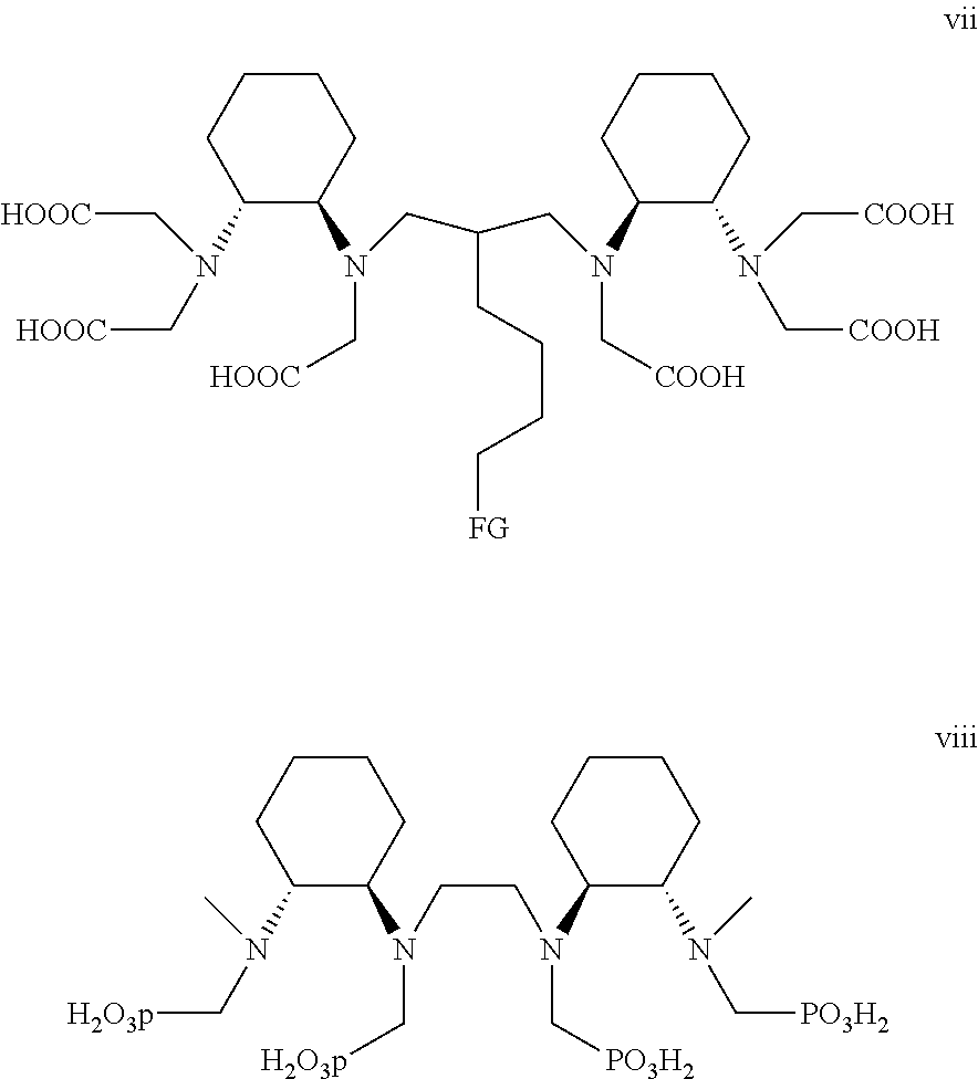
C1CCC(N(C[HOOC])C[HOOC])C(N(C[HOOC])CC(CN(C[COOH])C2C(N(C[COOH])C[COOH])CCCC2)CCCC[FG])C1.C1CCC(N(C[H2O3p])C)C(N(C[H2O3p])CCN(C[PO3H2])C2C(N(C[PO3H2])C)CCCC2)C1
